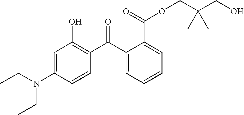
C(OC(=O)C1=CC=CC=C1C(C1=C(O)C=C(N(CC)CC)C=C1)=O)C(CO)(C)C
